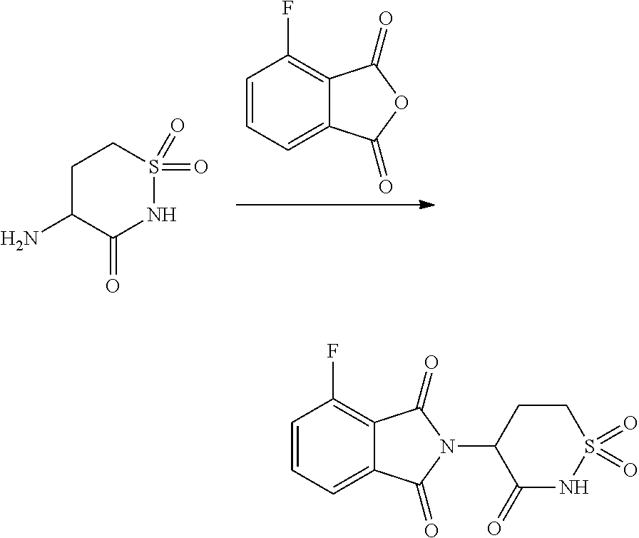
C1=CC=C2C(=C1F)C(=O)N(C1C(=O)NS(=O)(=O)CC1)C2=O.C1=CC=C2C(=C1F)C(=O)OC2=O.C1C(N)C(=O)NS(=O)(=O)C1
